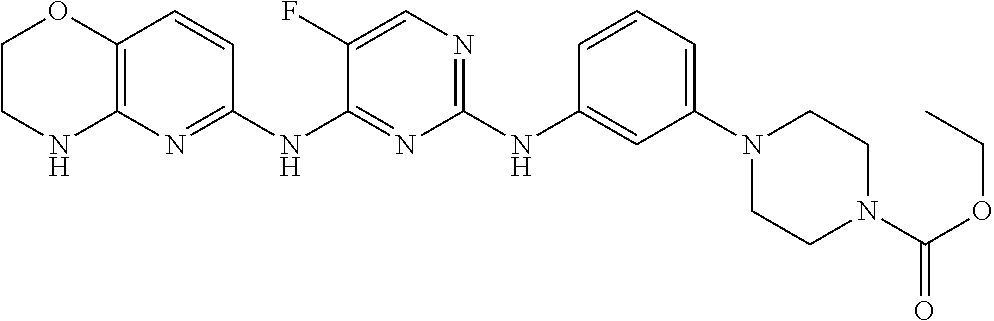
C1(NC2=CC(N3CCN(C(OCC)=O)CC3)=CC=C2)=NC=C(F)C(NC2=NC3=C(C=C2)OCCN3)=N1
